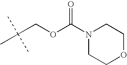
CC(COC(=O)N1CCOCC1)(C)C
